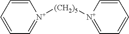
C1=CC=CC=[N+]1[(CH2)5][N+]1=CC=CC=C1
